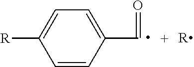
C1=C([R])C=CC(C=O)=C1.[R]
